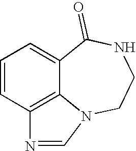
C1=CC2=C3C(=C1)C(=O)NCCN3C=N2
